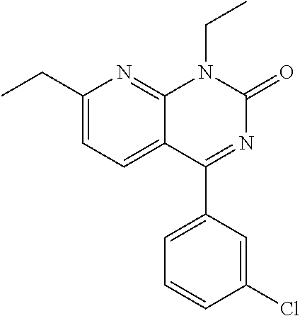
C1(CC)=CC=C2C(=N1)N(CC)C(=O)N=C2C1=CC=CC(Cl)=C1
